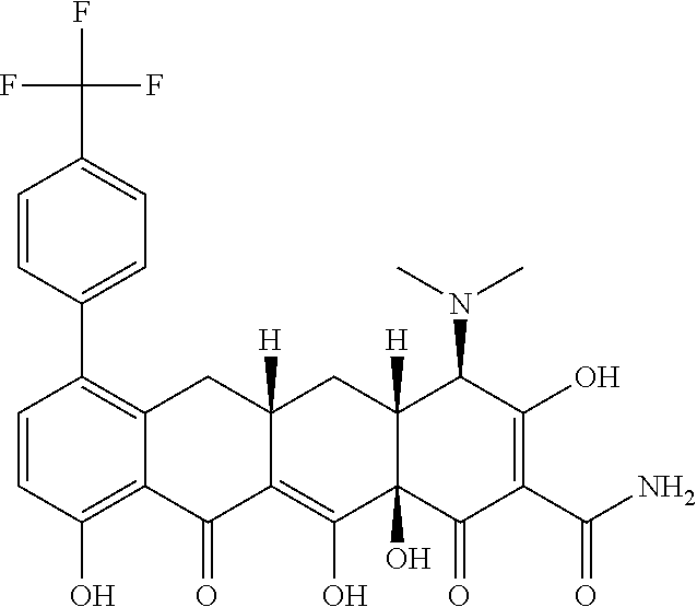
C1=CC(O)=C2C(=C1C1=CC=C(C(F)(F)F)C=C1)CC1([H])C(=C(O)C3(O)C([H])(C1)C(N(C)C)C(O)=C(C(N)=O)C3=O)C2=O
